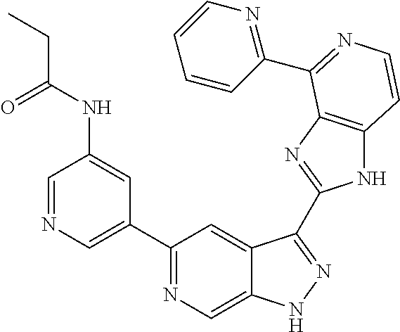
C1=NC=C(C2=NC=C3C(=C2)C(C2=NC4=C(N2)C=CN=C4C2=NC=CC=C2)=NN3)C=C1NC(CC)=O
